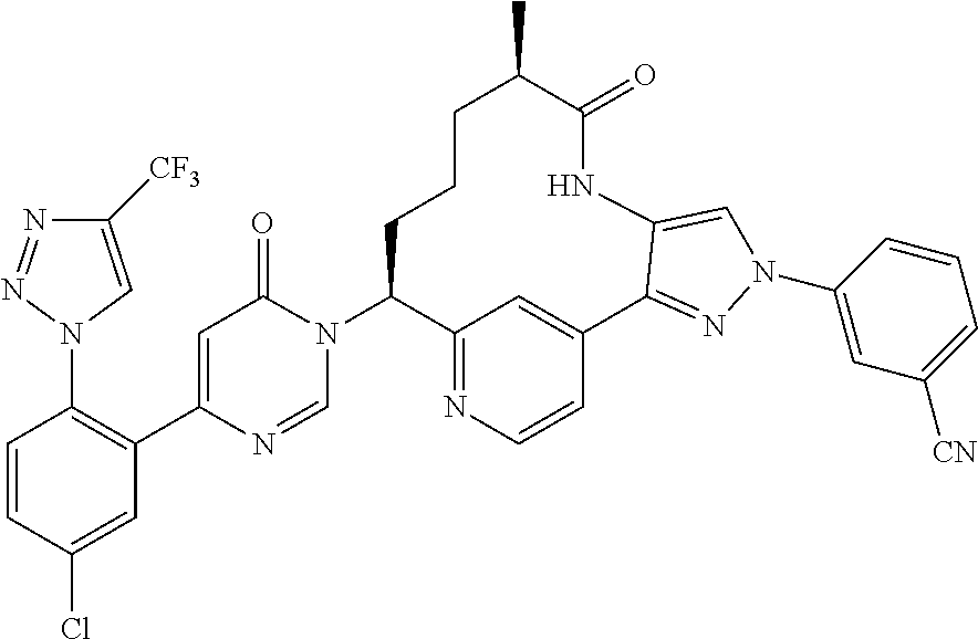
C12=NC=CC(=C1)C1=NN(C3=CC([CN])=CC=C3)C=C1NC(=O)C(C)CCCC2N1C(=O)C=C(C2=C(N3C=C([CF3])N=N3)C=CC(Cl)=C2)N=C1
